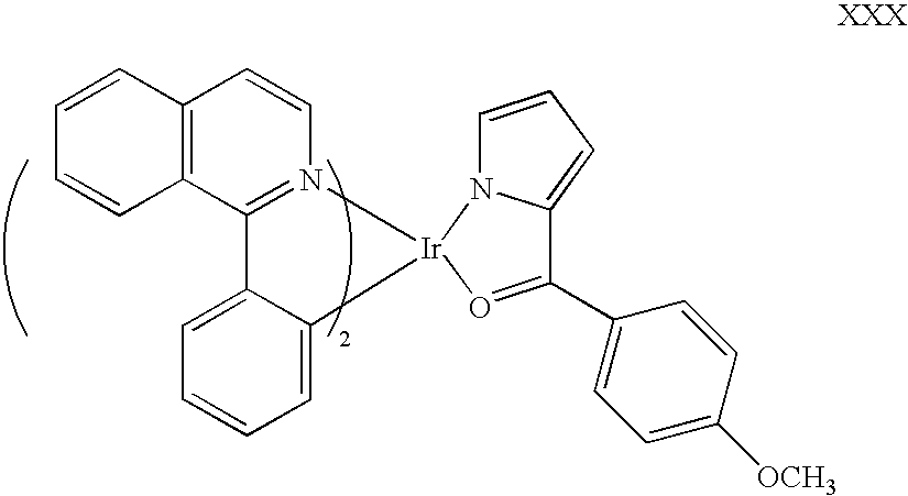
C1=CC2=C(C=C1)C=CN1=C2C2=CC=CC=C2[Ir]12N1C=CC=C1C(C1=CC=C([OCH3])C=C1)=O2
